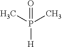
CP(C)([H])=O
